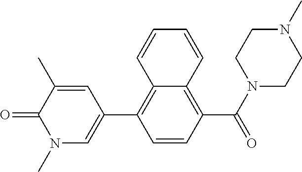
N1(C)CCN(C(C2=C3C(=C(C4=CN(C)C(=O)C(C)=C4)C=C2)C=CC=C3)=O)CC1
